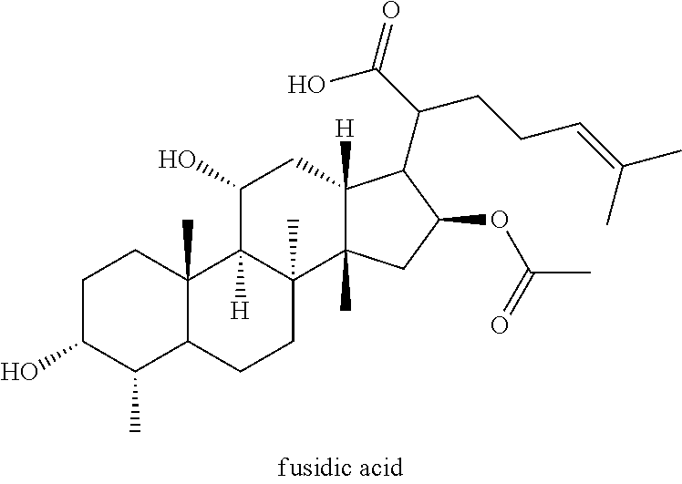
C1C(O)C(C)C2C(C)(C1)C1([H])C(C)(CC2)C2(C)C([H])(CC1O)C(C(C(=O)O)CCC=C(C)C)C(OC(C)=O)C2
